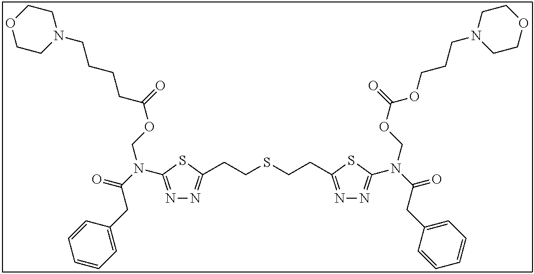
N1=C(N(C(=O)CC2=CC=CC=C2)COC(=O)CCCCN2CCOCC2)SC(CCSCCC2=NN=C(N(C(CC3=CC=CC=C3)=O)COC(=O)OCCCN3CCOCC3)S2)=N1
